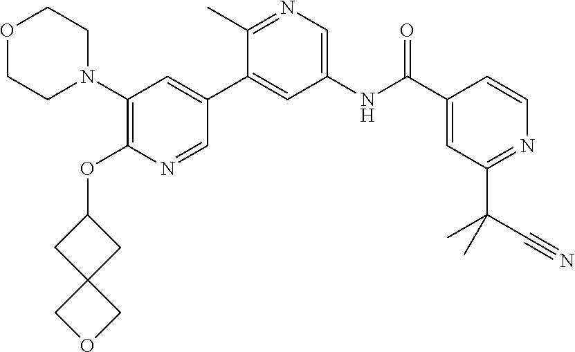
O1CCN(C2=C(OC3CC4(C3)COC4)N=CC(C3=CC(NC(C4=CC(C(C)(C#N)C)=NC=C4)=O)=CN=C3C)=C2)CC1
